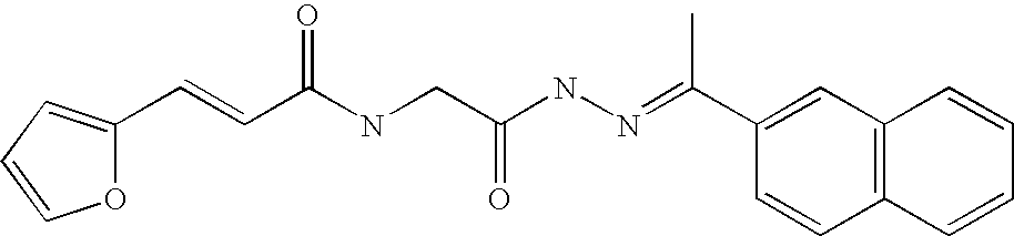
O1C(C=CC(NCC(NN=C(C2=CC3=C(C=C2)C=CC=C3)C)=O)=O)=CC=C1
